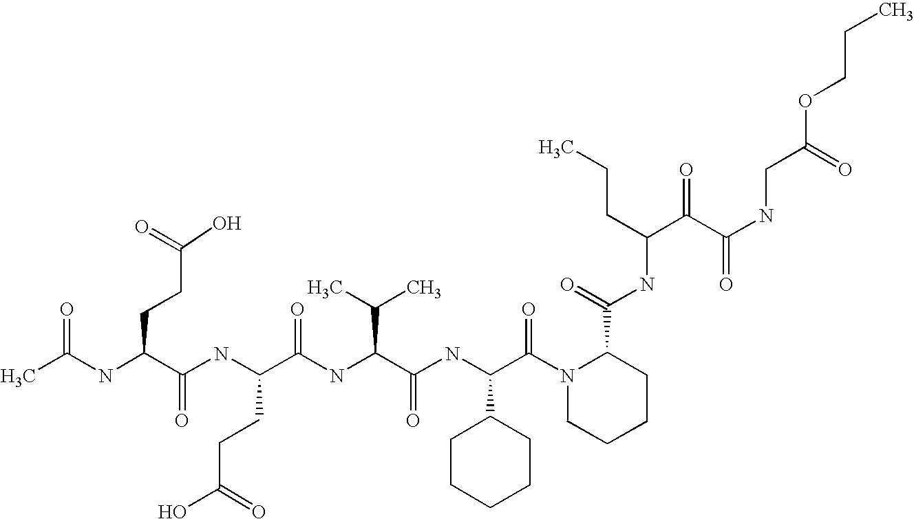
CC(NC(C(NC(C(NC(C(C)C)C(=O)NC(C1CCCCC1)C(=O)N1CCCCC1C(=O)NC(CCC)C(C(NCC(OCCC)=O)=O)=O)=O)CCC(=O)O)=O)CCC(O)=O)=O
